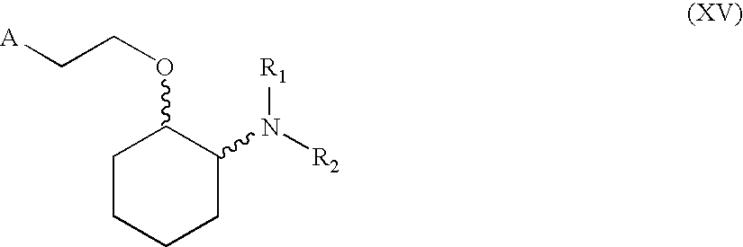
[A]CCOC1CCCCC1N([R1])[R2]
